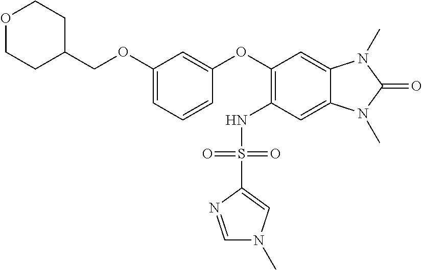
O1CCC(COC2=CC=CC(OC3=C(NS(C4=CN(C)C=N4)(=O)=O)C=C4C(=C3)N(C)C(=O)N4C)=C2)CC1
